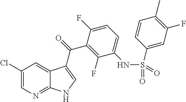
C1(Cl)=CN=C2C(=C1)C(C(=O)C1=C(F)C(NS(C3=CC(F)=C(C)C=C3)(=O)=O)=CC=C1F)=CN2
